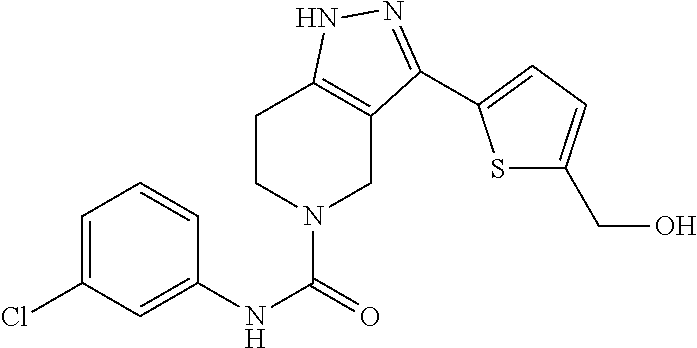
C1CN(C(=O)NC2=CC(Cl)=CC=C2)CC2=C1NN=C2C1=CC=C(CO)S1
